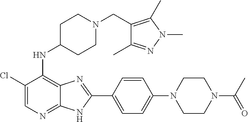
C1(Cl)=CN=C2C(=C1NC1CCN(CC3=C(C)N(C)N=C3C)CC1)N=C(C1=CC=C(N3CCN(C(C)=O)CC3)C=C1)N2
